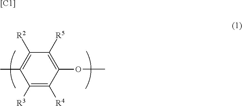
C1([R3])=C([R4])C(OC)=C([R5])C([R2])=C1C.[[C1]]
